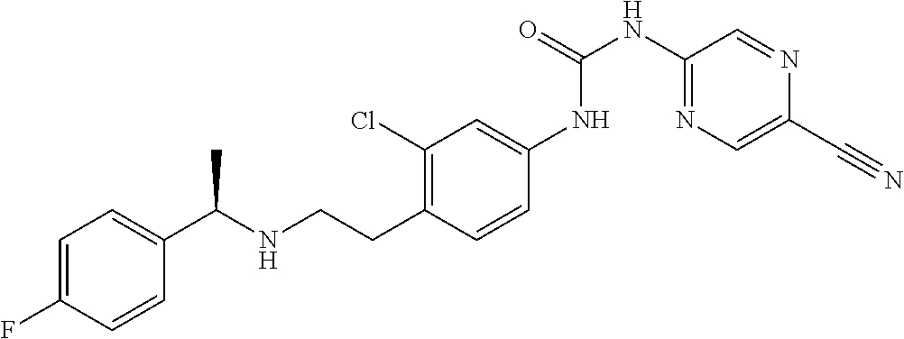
C1=C(F)C=CC(C(NCCC2=C(Cl)C=C(NC(NC3=NC=C(C#N)N=C3)=O)C=C2)C)=C1
